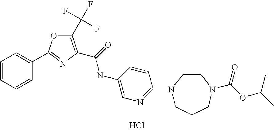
Cl.C1=CC(C2=NC(C(=O)NC3=CN=C(N4CCN(C(OC(C)C)=O)CCC4)C=C3)=C(C(F)(F)F)O2)=CC=C1
